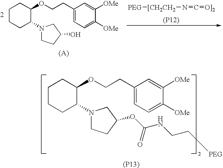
[(P12)].C1CCC(N2CCC(O)C2)C(OCCC2=CC=C([OMe])C([OMe])=C2)C1.[PEG][[CH2CH2]N=C=[O]2].[(P13)].C1CCC(N2CCC(OC(NCC[PEG])=O)C2)C(OCCC2=CC=C([OMe])C([OMe])=C2)C1
